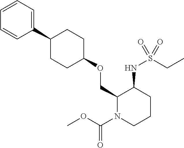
C1(C2CCC(OCC3N(C(OC)=O)CCCC3NS(CC)(=O)=O)CC2)=CC=CC=C1
